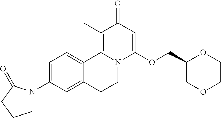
C1=C(N2CCCC2=O)C=C2C(=C1)C1=C(C)C(=O)C=C(OCC3COCCO3)N1CC2
